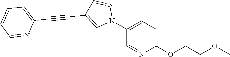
C1(N2N=CC(C#CC3=CC=CC=N3)=C2)=CC=C(OCCOC)N=C1
